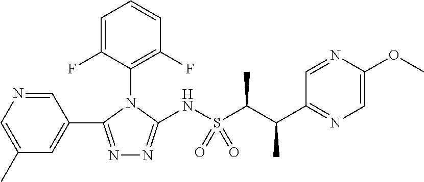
C1(C)=CN=CC(C2=NN=C(NS(C(C(C3=NC=C(OC)N=C3)C)C)(=O)=O)N2C2=C(F)C=CC=C2F)=C1
